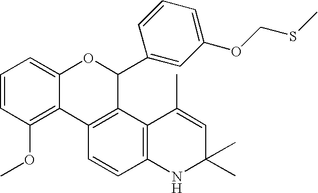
C1=CC(OC)=C2C(=C1)OC(C1=CC(OCSC)=CC=C1)C1=C2C=CC2=C1C(C)=CC(C)(C)N2
